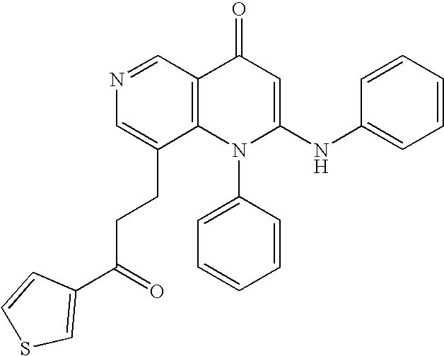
N1=CC2=C(C(CCC(=O)C3=CSC=C3)=C1)N(C1=CC=CC=C1)C(NC1=CC=CC=C1)=CC2=O
